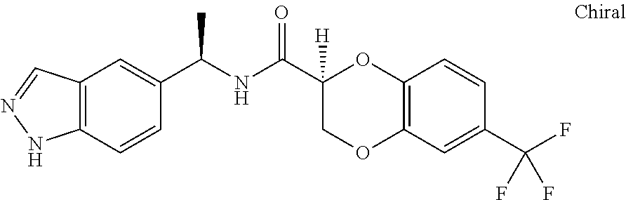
C1=CC2=C(C=C1C(F)(F)F)OCC(C(NC(C1=CC3=C(C=C1)NN=C3)C)=O)([H])O2
